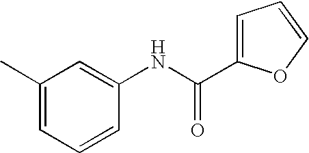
CC1=CC=CC(NC(C2=CC=CO2)=O)=C1
